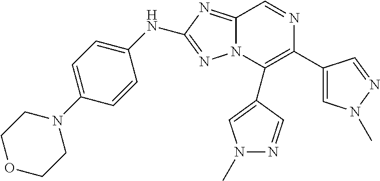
N(C1=CC=C(N2CCOCC2)C=C1)C1=NN2C(=N1)C=NC(C1=CN(C)N=C1)=C2C1=CN(C)N=C1
